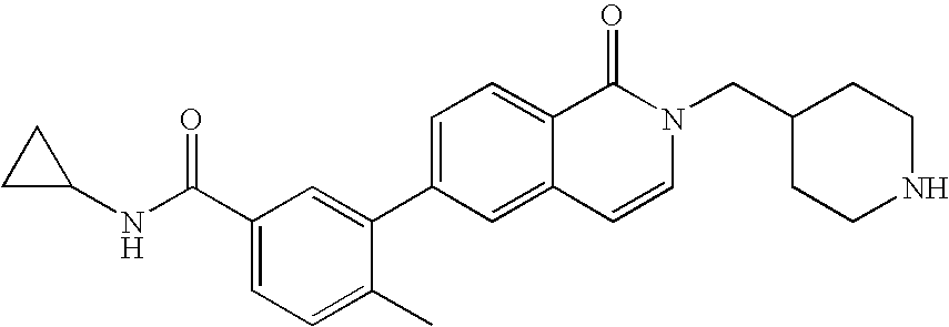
C1(C(NC2CC2)=O)=CC=C(C)C(C2=CC=C3C(=C2)C=CN(CC2CCNCC2)C3=O)=C1
